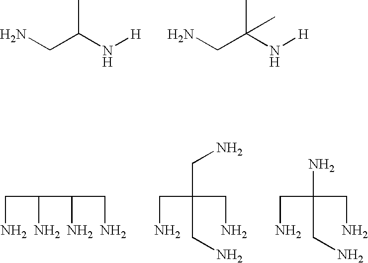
CC(N[H])CN.CC(N[H])(CN)C.C(C(C(CN)N)N)N.C(C(CN)(CN)CN)N.C(C(CN)(CN)N)N
